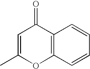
C1=C(C)OC2=C(C1=O)C=CC=C2
